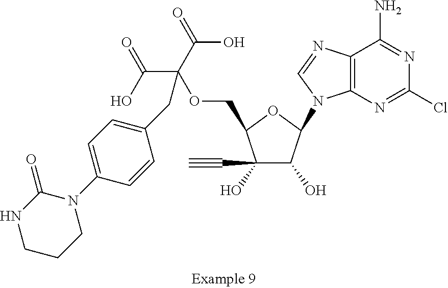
C1(O)(C#C)C(O)C(N2C3=C(C(N)=NC(Cl)=N3)N=C2)OC1COC(C(O)=O)(C(=O)O)CC1=CC=C(N2C(=O)NCCC2)C=C1
